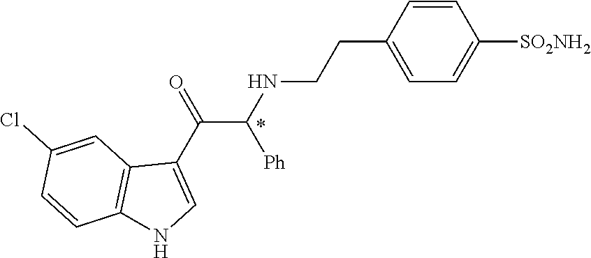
C1=CC(CCNC(C(C2=CNC3=C2C=C(Cl)C=C3)=O)[Ph])=CC=C1[SO2NH2]
